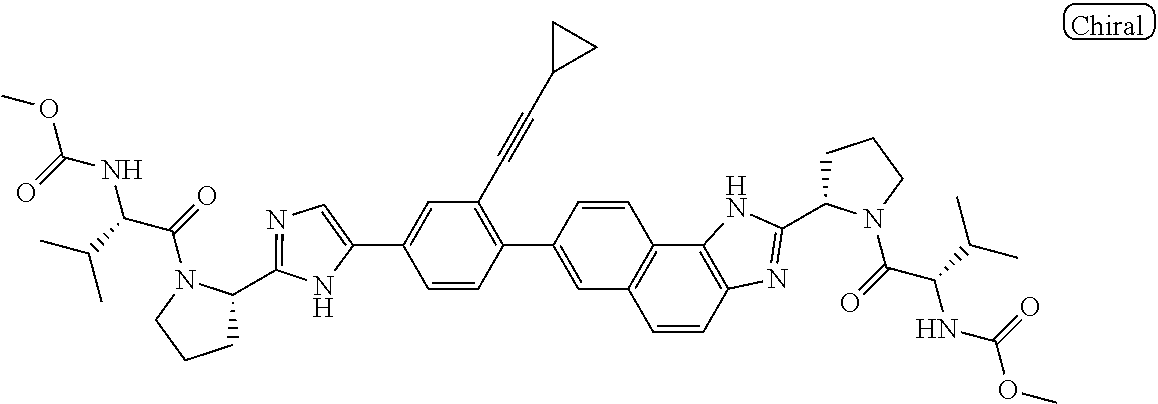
C1(C2=CC(C#CC3CC3)=C(C3=CC4=C(C5=C(N=C(C6CCCN6C(C(C(C)C)NC(=O)OC)=O)N5)C=C4)C=C3)C=C2)=CN=C(C2CCCN2C(=O)C(C(C)C)NC(=O)OC)N1
